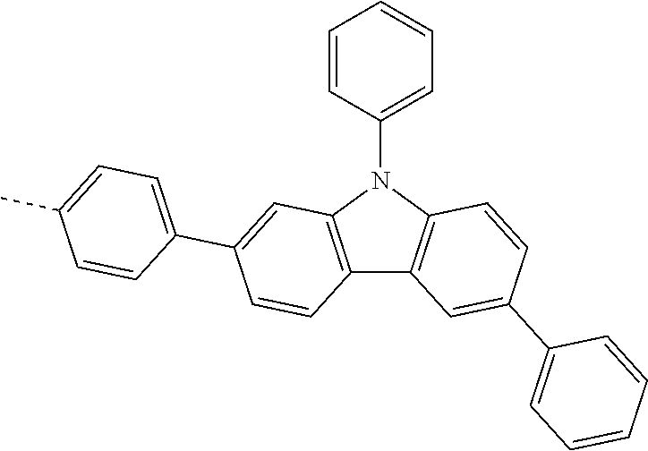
C12=C(N(C3=CC=CC=C3)C3=C1C=CC(C1=CC=C(C)C=C1)=C3)C=CC(C1=CC=CC=C1)=C2
